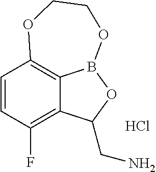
C1=CC(F)=C2C3=C1OCCOB3OC2CN.Cl
